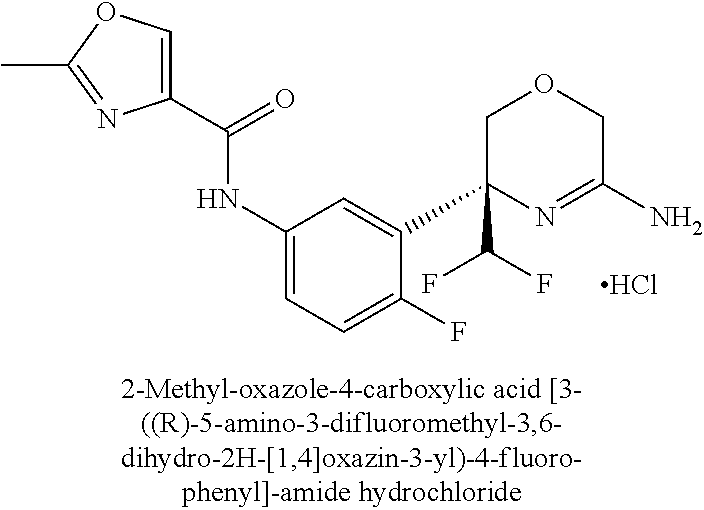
Cl.C1C(C(F)F)(C2=CC(NC(=O)C3=COC(C)=N3)=CC=C2F)N=C(N)CO1
